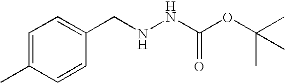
C1=C(C)C=CC(CNNC(OC(C)(C)C)=O)=C1
